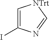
IC1=C[NTrt]C=N1
